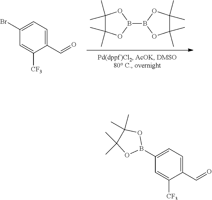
C1(C)(C)C(C)(C)OB(B2OC(C)(C)C(C)(C)O2)O1.BrC1=CC=C(C=O)C([CF3])=C1.B1(C2=CC=C(C=O)C([CF3])=C2)OC(C)(C)C(C)(C)O1
